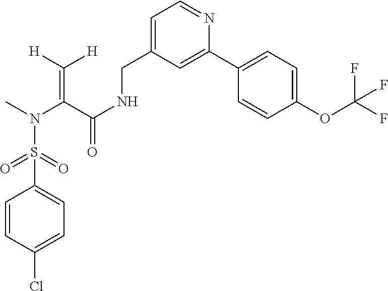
C(=C(C(NCC1=CC=NC(C2=CC=C(OC(F)(F)F)C=C2)=C1)=O)N(C)S(=O)(=O)C1=CC=C(Cl)C=C1)([H])[H]
